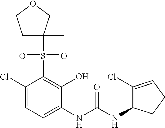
C1(Cl)=CC=C(NC(NC2C(Cl)=CCC2)=O)C(O)=C1S(=O)(=O)C1(C)CCOC1
